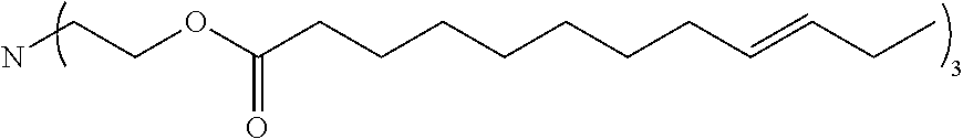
NCCOC(CCCCCCCC=CCC)=O
